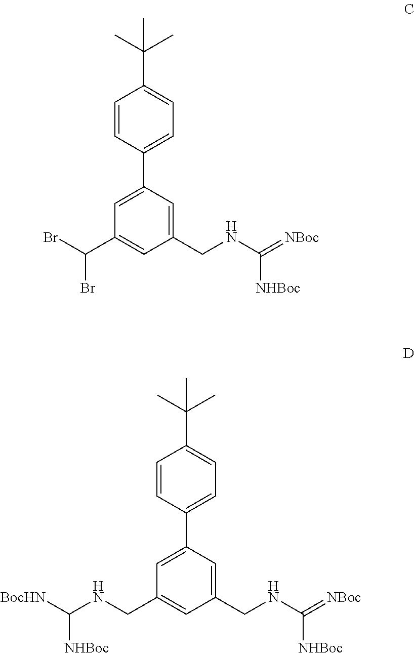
C1=CC(C2=CC(C(Br)Br)=CC(CNC(=[NBoc])[NHBoc])=C2)=CC=C1C(C)(C)C.C1=CC(C2=CC(CNC([BocHN])[NHBoc])=CC(CNC(=[NBoc])[NHBoc])=C2)=CC=C1C(C)(C)C
